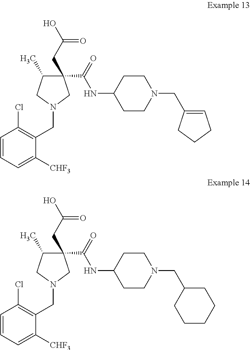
C1=CC=C([CHF3])C(CN2CC(CC(O)=O)(C(=O)NC3CCN(CC4=CCCC4)CC3)C(C)C2)=C1Cl.C1=CC=C([CHF3])C(CN2CC(CC(O)=O)(C(=O)NC3CCN(CC4CCCCC4)CC3)C(C)C2)=C1Cl
